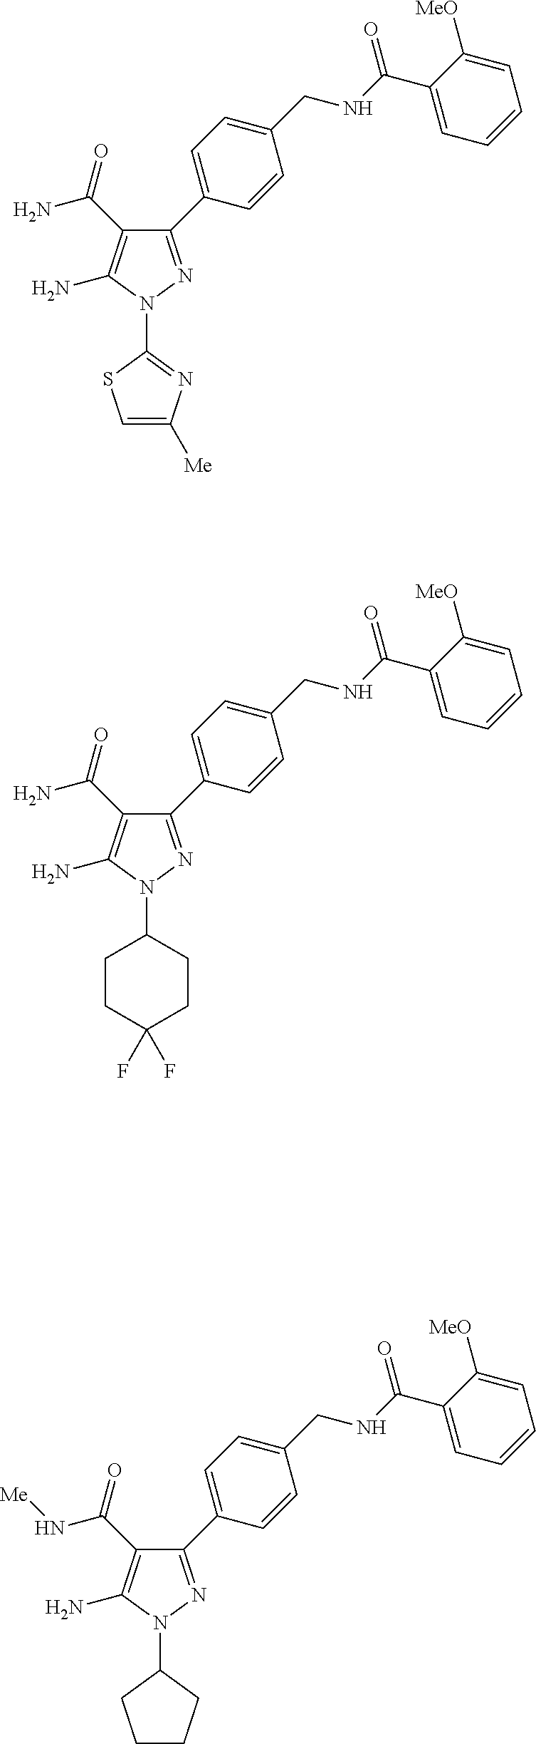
N1(C2=NC([Me])=CS2)N=C(C2=CC=C(CNC(C3=CC=CC=C3[MeO])=O)C=C2)C(C(N)=O)=C1N.N1(C2CCC(F)(F)CC2)N=C(C2=CC=C(CNC(C3=CC=CC=C3[MeO])=O)C=C2)C(C(N)=O)=C1N.N1(C2CCCC2)N=C(C2=CC=C(CNC(C3=CC=CC=C3[MeO])=O)C=C2)C(C(N[Me])=O)=C1N
